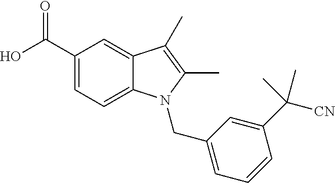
C1(C([CN])(C)C)=CC(CN2C3=CC=C(C(O)=O)C=C3C(C)=C2C)=CC=C1
